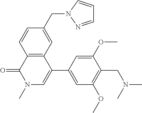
C12=C(C(C3=CC(OC)=C(CN(C)C)C(OC)=C3)=CN(C)C1=O)C=C(CN1C=CC=N1)C=C2
